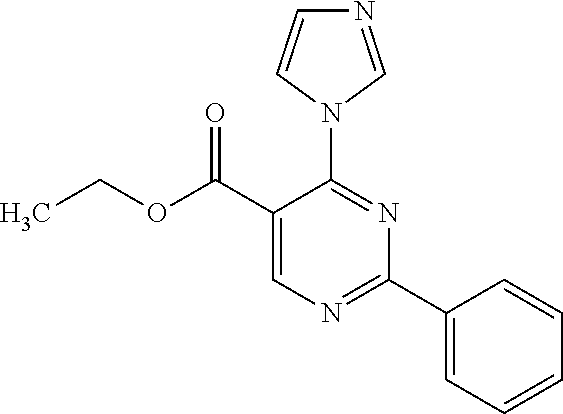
C1(N2C=CN=C2)=NC(C2=CC=CC=C2)=NC=C1C(OCC)=O
